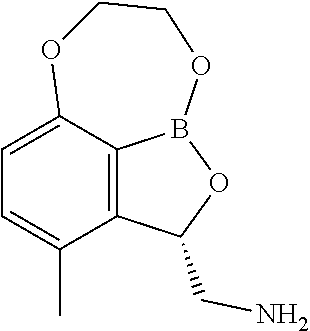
O1CCOB2OC(CN)C3=C2C1=CC=C3C
